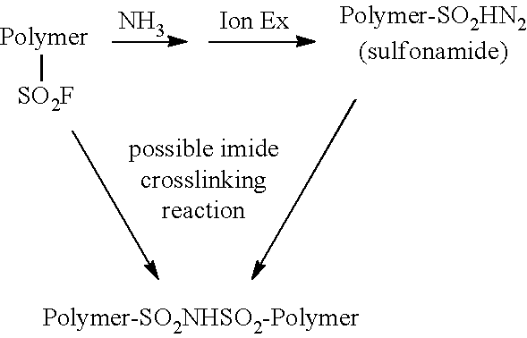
[Polymer][SO2F].N.[Ion Ex]
